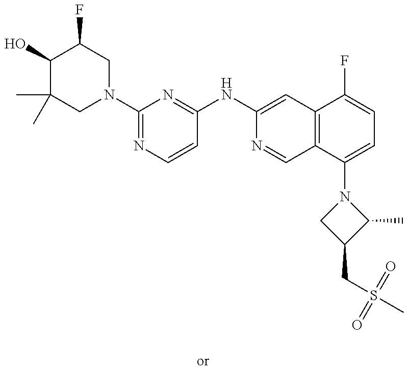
C1(O)C(C)(C)CN(C2=NC=CC(NC3=CC4=C(C=N3)C(N3CC(CS(C)(=O)=O)C3C)=CC=C4F)=N2)CC1F
